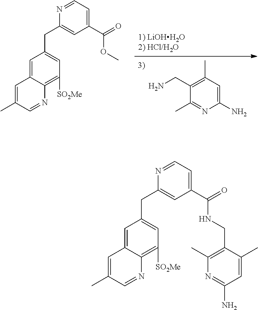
C1(C)=NC(N)=CC(C)=C1CN.C1=C2C(=C([SO2Me])C=C1CC1=CC(C(=O)OC)=CC=N1)N=CC(C)=C2.C1=C2C(=C([SO2Me])C=C1CC1=CC(C(=O)NCC3=C(C)N=C(N)C=C3C)=CC=N1)N=CC(C)=C2
